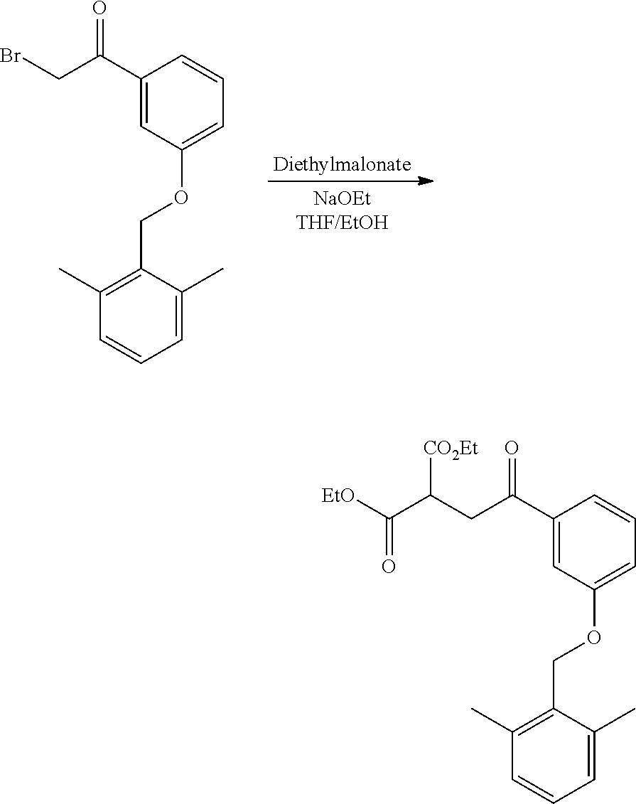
[Diethylmalonate].C1(C(=O)CBr)=CC(OCC2=C(C)C=CC=C2C)=CC=C1.C1(C(=O)CC(C([EtO])=O)[CO2Et])=CC(OCC2=C(C)C=CC=C2C)=CC=C1
